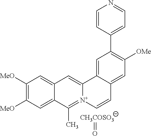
C1([MeO])=C([MeO])C=C2C(=C1)C=C1[N+](=C2C)C=CC2=CC([OMe])=C(C3=CC=NC=C3)C=C12.[CH3COSO3]=O
